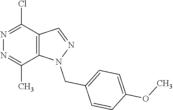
N1=C(C)C2=C(C(Cl)=N1)C=NN2CC1=CC=C(OC)C=C1
